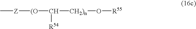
[Z]([(O]C([CH2)n]O[R55])[R54])C
